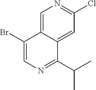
C1=C2C(=CC(Cl)=N1)C(C(C)C)=NC=C2Br
